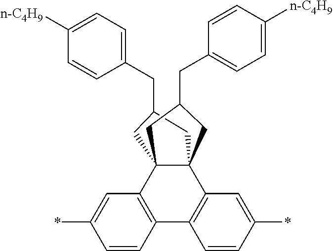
C1C(CC2=CC=C([n-C4H9])C=C2)CC23C4=C(C=CC(*)=C4)C4=C(C=C(*)C=C4)C12CC(CC1=CC=C([n-C4H9])C=C1)C3
